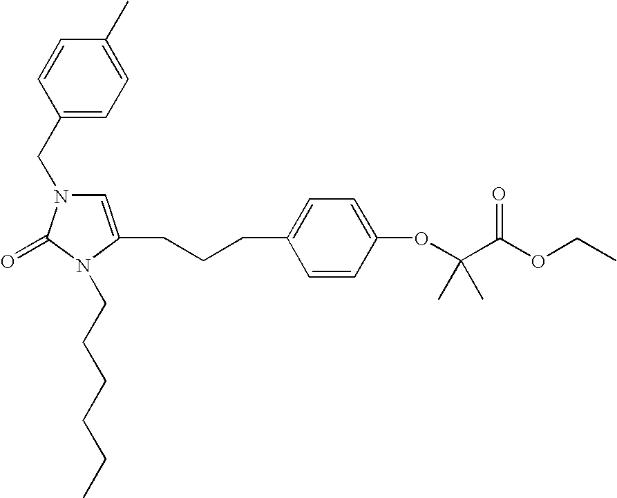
C1(CN2C=C(CCCC3=CC=C(OC(C(OCC)=O)(C)C)C=C3)N(CCCCCC)C2=O)=CC=C(C)C=C1
